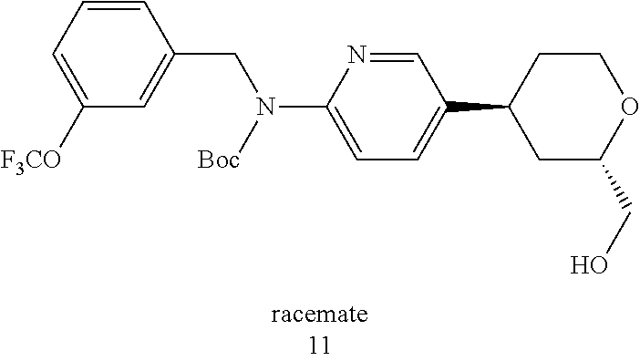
C1C(CO)OCCC1C1=CC=C(N(CC2=CC([F3CO])=CC=C2)[Boc])N=C1
